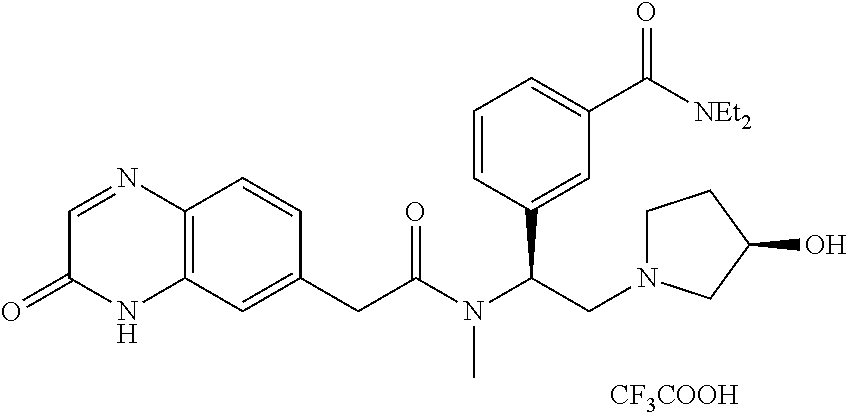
C12=C(C=CC(CC(=O)N(C(C3=CC(C([NEt2])=O)=CC=C3)CN3CCC(O)C3)C)=C1)N=CC(=O)N2.[CF3COOH]
